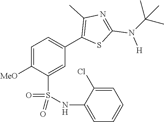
C1=C([MeO])C(S(NC2=CC=CC=C2Cl)(=O)=O)=CC(C2=C(C)N=C(N([H])C(C)(C)C)S2)=C1
